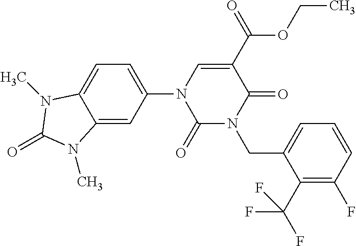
C1(N2C(=O)N(CC3=CC=CC(F)=C3C(F)(F)F)C(=O)C(C(=O)OCC)=C2)=CC=C2C(=C1)N(C)C(=O)N2C
